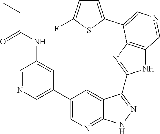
C1=NC=C(C2=CN=C3C(=C2)C(C2=NC4=C(N2)C=NC=C4C2=CC=C(F)S2)=NN3)C=C1NC(CC)=O
